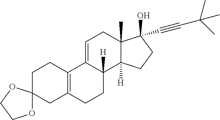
C1=C2C([H])(C3([H])C(C)(C1)C(O)(C#CC(C)(C)C)CC3)CCC1=C2CCC2(C1)OCCO2
